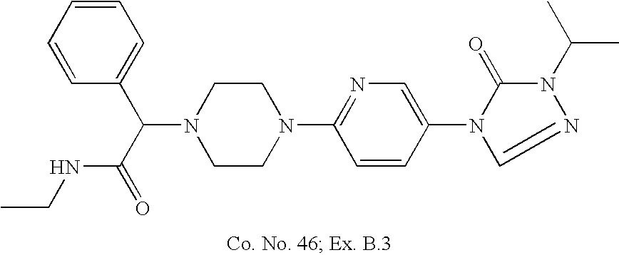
N1(C(C(=O)NCC)C2=CC=CC=C2)CCN(C2=NC=C(N3C(=O)N(C(C)C)N=C3)C=C2)CC1
